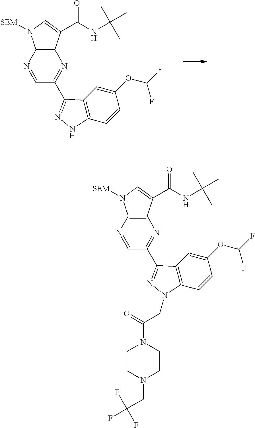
N1=CC(C2=NNC3=C2C=C(OC(F)F)C=C3)=NC2=C1N([SEM])C=C2C(NC(C)(C)C)=O.N1=CC(C2=NN(CC(N3CCN(CC(F)(F)F)CC3)=O)C3=C2C=C(OC(F)F)C=C3)=NC2=C1N([SEM])C=C2C(NC(C)(C)C)=O
